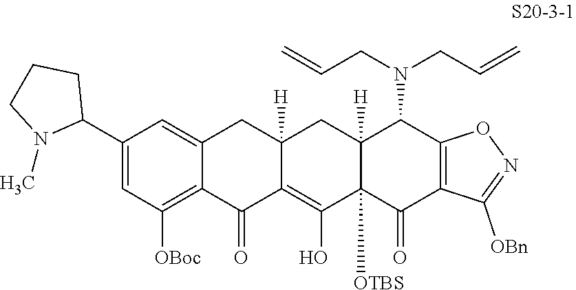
C12=CC(C3CCCN3C)=CC([OBoc])=C1C(=O)C1=C(O)C3([OTBS])C([H])(CC1([H])C2)C(N(CC=C)CC=C)C1=C(C3=O)C([OBn])=NO1
